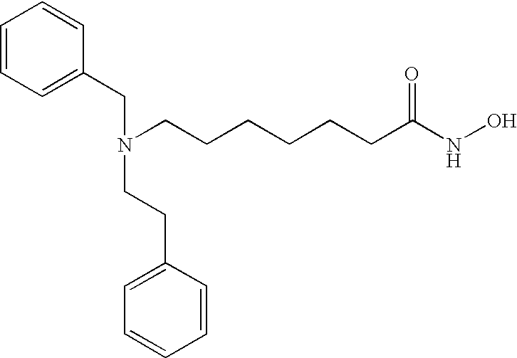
C1=CC=C(CN(CCCCCCC(NO)=O)CCC2=CC=CC=C2)C=C1
